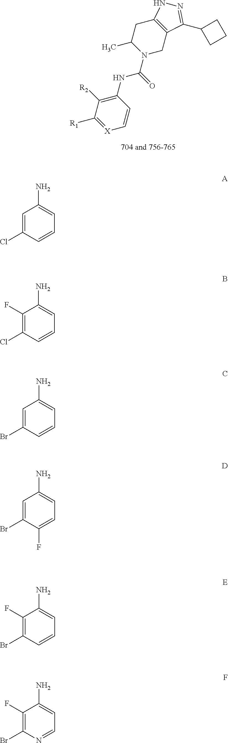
C12=C(CN(C(=O)NC3=C([R2])C([R1])=[X]C=C3)C(C)C1)C(C1CCC1)=NN2.C1=C(Cl)C=CC=C1N.C1(F)=C(Cl)C=CC=C1N.C1=C(Br)C=CC=C1N.C1=C(Br)C(F)=CC=C1N.C1(F)=C(Br)C=CC=C1N.C1(F)=C(Br)N=CC=C1N
